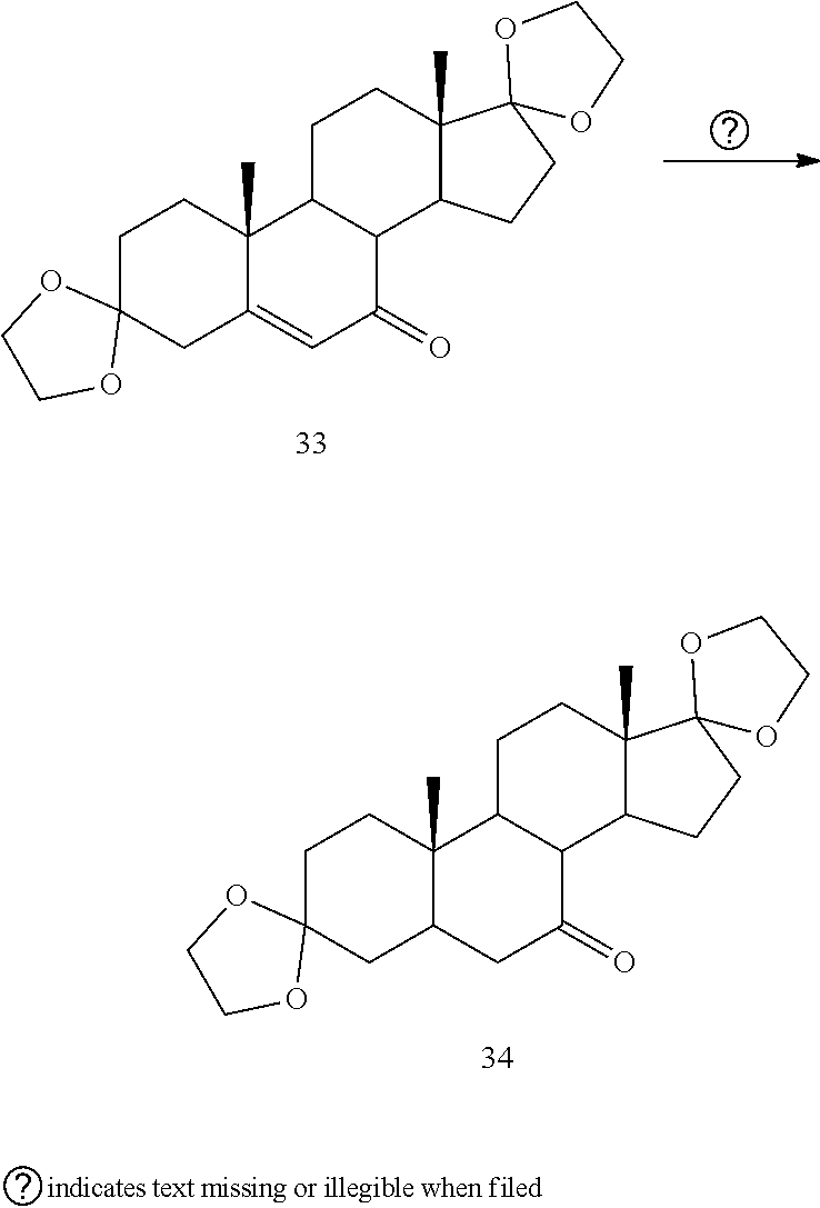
C1C2(CC3C(C)(C1)C1C(C(=O)C3)C3C(C)(CC1)C1(CC3)OCCO1)OCCO2.C1C2(CC3=CC(=O)C4C(C3(C)C1)CCC1(C)C4CCC13OCCO3)OCCO2
